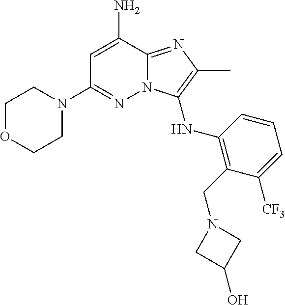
C1=C(N)C2=NC(C)=C(NC3=C(CN4CC(O)C4)C([CF3])=CC=C3)N2N=C1N1CCOCC1
